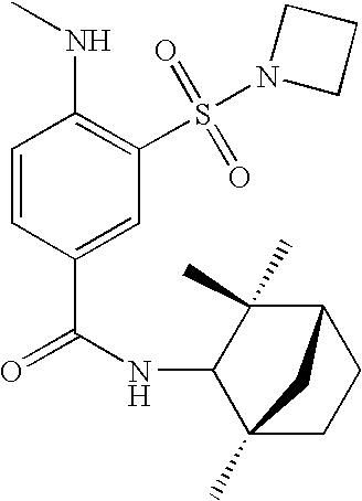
C1=CC(C(=O)NC2C3(C)CCC(C2(C)C)C3)=CC(S(N2CCC2)(=O)=O)=C1NC
